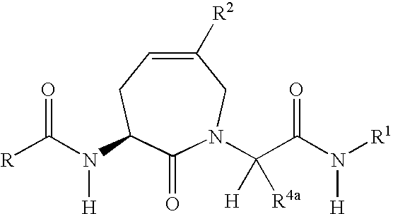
C1(=O)N(C(C(N([R1])[H])=O)([H])[R4a])CC([R2])=CCC1N(C([R])=O)[H]
